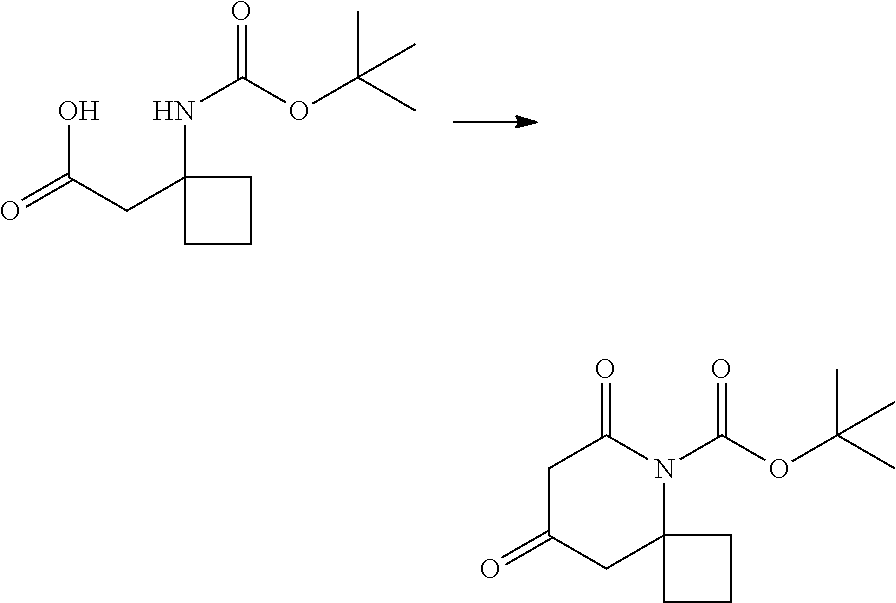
O=C(CC1(NC(=O)OC(C)(C)C)CCC1)O.C1(=O)CC2(CCC2)N(C(=O)OC(C)(C)C)C(=O)C1
